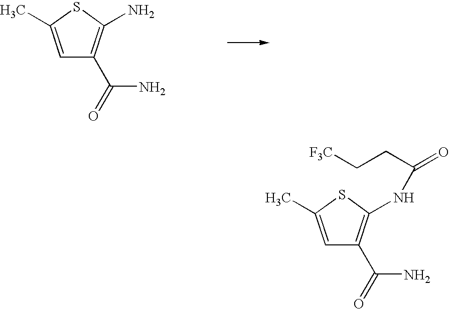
C1=C(C)SC(NC(=O)CC[F3C])=C1C(N)=O.C1=C(C)SC(N)=C1C(N)=O
